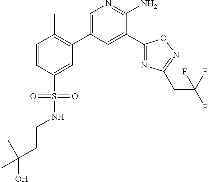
C1=C(C2=C(C)C=CC(S(=O)(=O)NCCC(C)(C)O)=C2)C=C(C2=NC(CC(F)(F)F)=NO2)C(N)=N1
